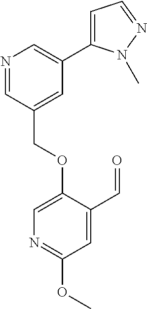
C1=NC=C(C2=CC=NN2C)C=C1COC1=CN=C(OC)C=C1C=O
